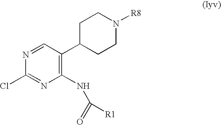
C1C(C2=C(NC(=O)[R1])N=C(Cl)N=C2)CCN([R8])C1
